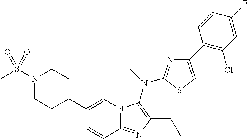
C1(C2CCN(S(=O)(=O)C)CC2)=CN2C(=NC(CC)=C2N(C)C2=NC(C3=C(Cl)C=C(F)C=C3)=CS2)C=C1
